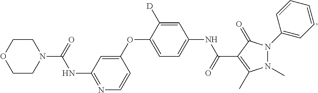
C1(OC2=CC=C(NC(C3=C(C)N(C)N(C4=CC=CC=C4)C3=O)=O)C=C2[D])=CC(NC(=O)N2CCOCC2)=NC=C1
